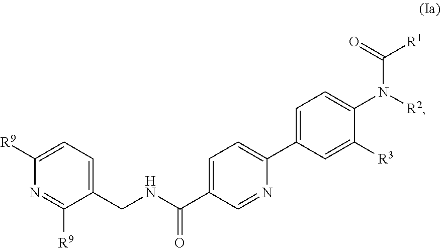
N1=C([R9])C(CNC(C2=CC=C(C3=CC=C(N([R2])C(=O)[R1])C([R3])=C3)N=C2)=O)=CC=C1[R9]
